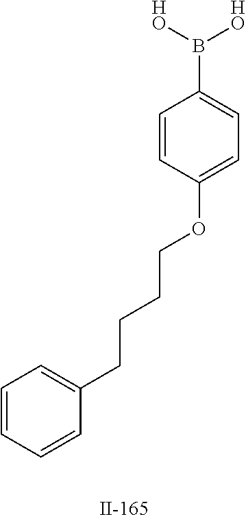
C1=CC=CC(CCCCOC2=CC=C(B([HO])[HO])C=C2)=C1
